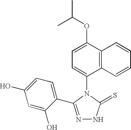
C1=C(OC(C)C)C2=C(C(N3C(=S)NN=C3C3=CC=C(O)C=C3O)=C1)C=CC=C2
